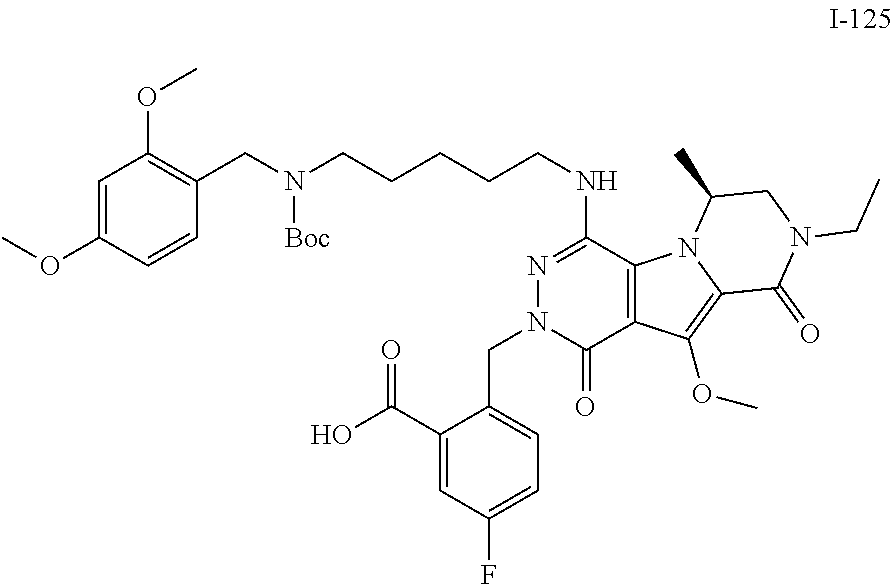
C1=C(OC)C=CC(CN(CCCCCNC2=NN(CC3=CC=C(F)C=C3C(O)=O)C(=O)C3=C2N2C(=C3OC)C(=O)N(CC)CC2C)[Boc])=C1OC
